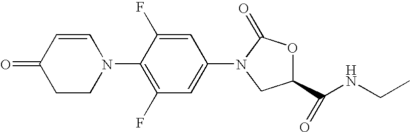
C1CN(C2=C(F)C=C(N3C(=O)OC(C(NCC)=O)C3)C=C2F)C=CC1=O
